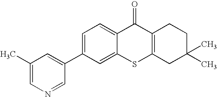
C1=C(C2=CC(C)=CN=C2)C=C2C(=C1)C(=O)C1=C(S2)CC(C)(C)CC1
